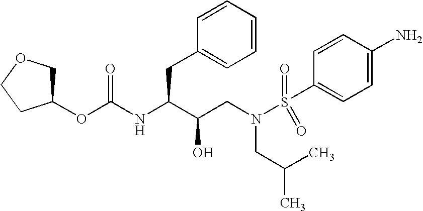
C1(OC(NC(C(CN(S(=O)(=O)C2=CC=C(N)C=C2)CC(C)C)O)CC2=CC=CC=C2)=O)COCC1
